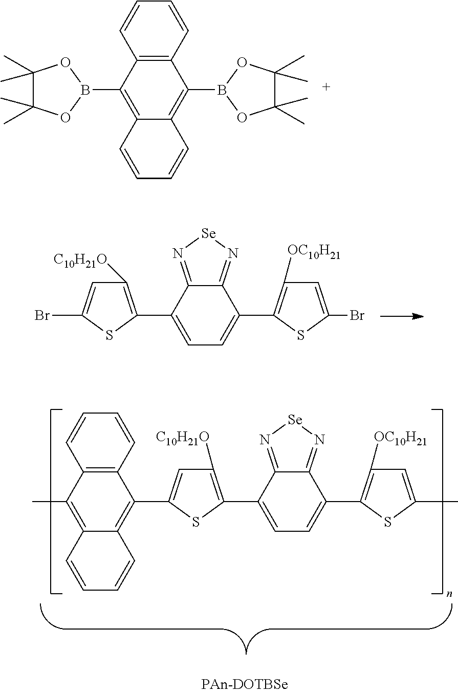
C1=CC2=C(B3OC(C)(C)C(C)(C)O3)C3=C(C(B4OC(C)(C)C(C)(C)O4)=C2C=C1)C=CC=C3.C1(C2=C([C10H21O])C=C(Br)S2)=CC=C(C2=C([OC10H21])C=C(Br)S2)C2=N[Se]N=C12.C1(C2=C([C10H21O])C=C(C3=C4C(=C(C)C5=C3C=CC=C5)C=CC=C4)S2)=CC=C(C2=C([OC10H21])C=C(C)S2)C2=N[Se]N=C12
